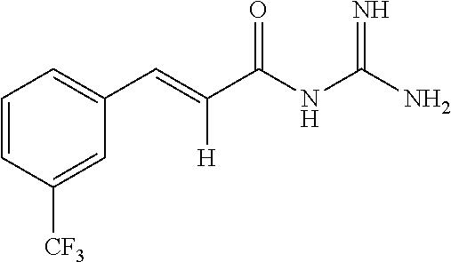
C1=CC([CF3])=CC(C=C(C(NC(N)=N)=O)[H])=C1
